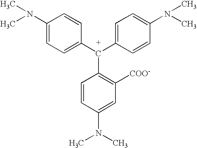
C1(N(C)C)=CC=C(C(C2=CC=C(N(C)C)C=C2)C2=C([COO-])C=C(N(C)C)C=C2)C=C1
